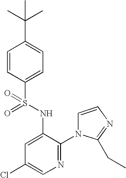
C1=CC(S(=O)(NC2=CC(Cl)=CN=C2N2C=CN=C2CC)=O)=CC=C1C(C)(C)C
